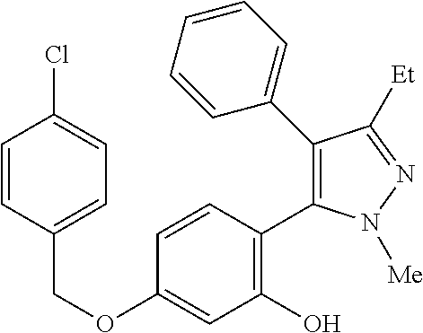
C(OC1=CC(O)=C(C2=C(C3=CC=CC=C3)C([Et])=NN2[Me])C=C1)C1=CC=C(Cl)C=C1
